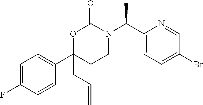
C1=C(F)C=CC(C2(CC=C)CCN(C(C3=CC=C(Br)C=N3)C)C(=O)O2)=C1
